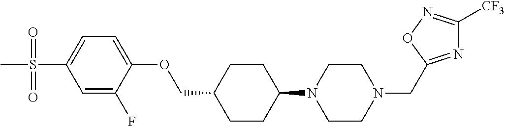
C1CC(N2CCN(CC3=NC([CF3])=NO3)CC2)CCC1COC1=CC=C(S(=O)(=O)C)C=C1F
